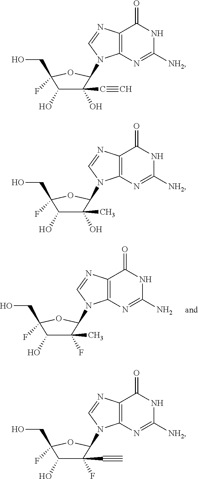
C1(C)(F)C(O)C(CO)(F)OC1N1C2=C(N=C1)C(=O)NC(N)=N2.C1(C#C)(O)C(O)C(CO)(F)OC1N1C2=C(N=C1)C(=O)NC([NH2])=N2.C1(C)(O)C(O)C(CO)(F)OC1N1C2=C(N=C1)C(=O)NC([NH2])=N2.C1(C#C)(F)C(O)C(CO)(F)OC1N1C2=C(N=C1)C(=O)NC([NH2])=N2
